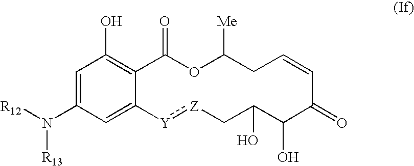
C1=C(N([R12])[R13])C=C2C(=C1O)C(=O)OC([Me])CC=CC(=O)C(O)C(O)C[Z]:[Y]2
